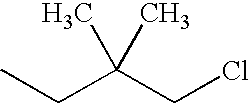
CCC(CCl)(C)C
